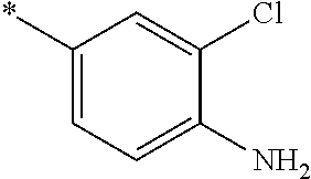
C1(*)=CC=C(N)C(Cl)=C1
